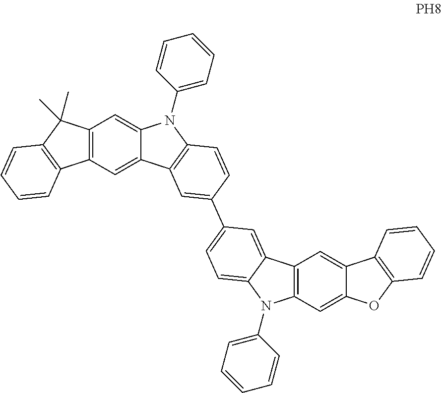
C12=C(C=C3C(=C1)N(C1=CC=CC=C1)C1=C3C=C(C3=CC=C4C(=C3)C3=C(N4C4=CC=CC=C4)C=C4C(=C3)C3=C(O4)C=CC=C3)C=C1)C1=C(C2(C)C)C=CC=C1
